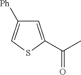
C1=C(C(C)=O)SC=C1[Ph]
